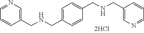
C1(CNCC2=CC=C(CNCC3=CN=CC=C3)C=C2)=CN=CC=C1
